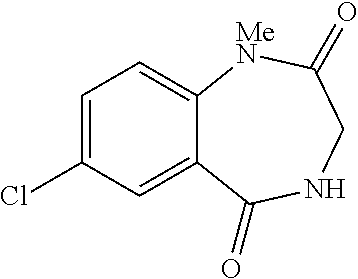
C1=C(Cl)C=C2C(=C1)[MeN]C(=O)CNC2=O
